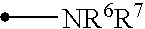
[NR6R7]C
